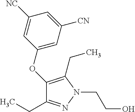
C1(CC)=NN(CCO)C(CC)=C1OC1=CC([CN])=CC([NC])=C1
